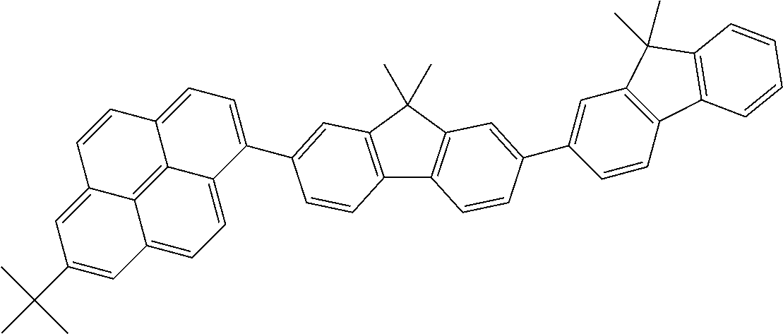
C12=C(C(C)(C)C3=C1C=CC(C1=CC4=C(C=C1)C1=C(C4(C)C)C=CC=C1)=C3)C=C(C1=CC=C3C4=C5C(=CC(C(C)(C)C)=CC5=CC=C14)C=C3)C=C2
